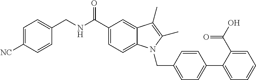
C1(CNC(C2=CC=C3C(=C2)C(C)=C(C)N3CC2=CC=C(C3=CC=CC=C3C(O)=O)C=C2)=O)=CC=C([NC])C=C1
